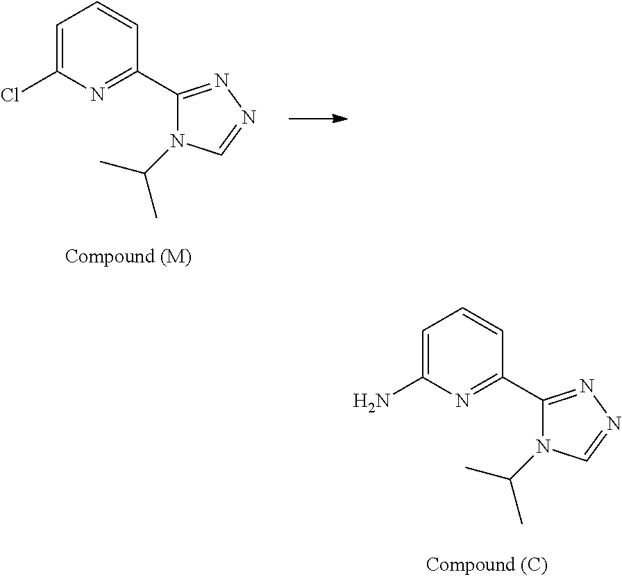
ClC1=CC=CC(C2=NN=CN2C(C)C)=N1.NC1=CC=CC(C2=NN=CN2C(C)C)=N1
